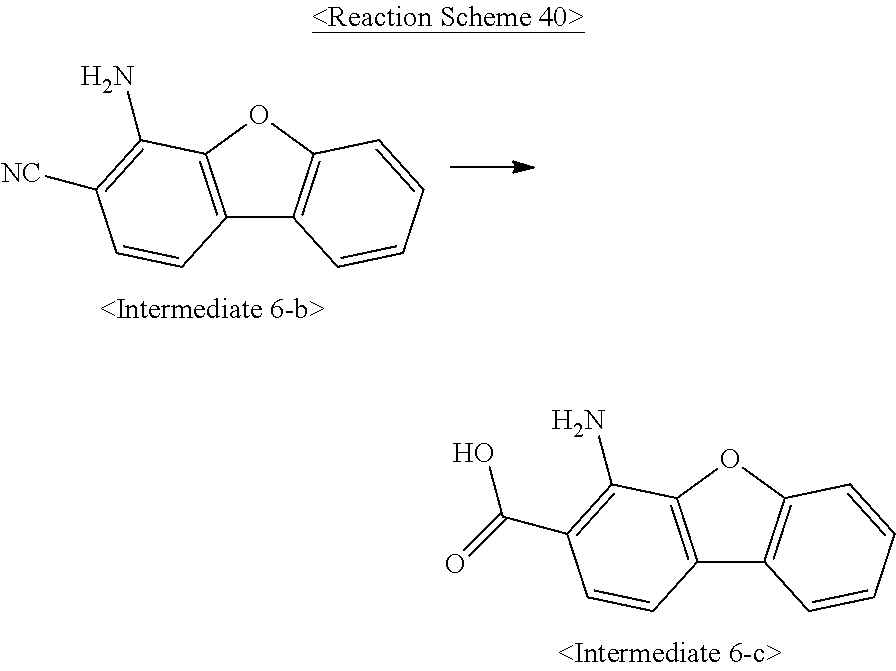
C12=C(OC3=C1C=CC=C3)C(N)=C([NC])C=C2.C12=C(OC3=C1C=CC=C3)C(N)=C(C(=O)O)C=C2
